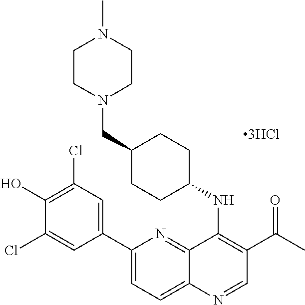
C12=NC(C3=CC(Cl)=C(O)C(Cl)=C3)=CC=C1N=CC(C(C)=O)=C2NC1CCC(CN2CCN(C)CC2)CC1
